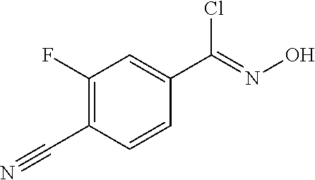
C1(F)=C(C#N)C=CC(C(=NO)Cl)=C1
